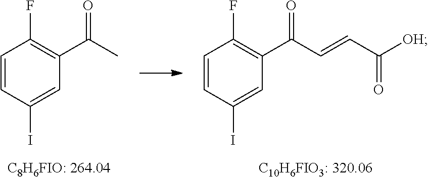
C1=CC(I)=CC(C(C)=O)=C1F.C1=CC(I)=CC(C(C=CC([OH])=O)=O)=C1F
